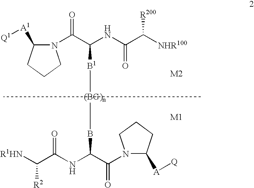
N1(C(C(NC(C([NHR100])[R200])=O)[B1][(BG)n]BC(C(=O)N2C([A][Q])CCC2)NC(C([R1HN])[R2])=O)=O)C([A1][Q1])CCC1
